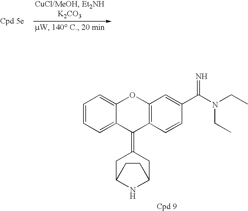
C1=CC=C2C(=C1)OC1=C(C2=C2CC3NC(C2)CC3)C=CC(C(N(CC)CC)=N)=C1
